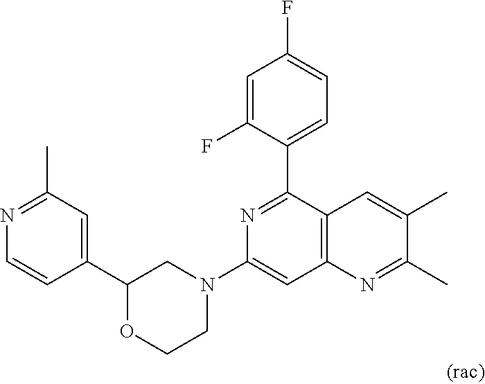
C1(C2=CC(C)=NC=C2)OCCN(C2=CC3=C(C(C4=CC=C(F)C=C4F)=N2)C=C(C)C(C)=N3)C1
